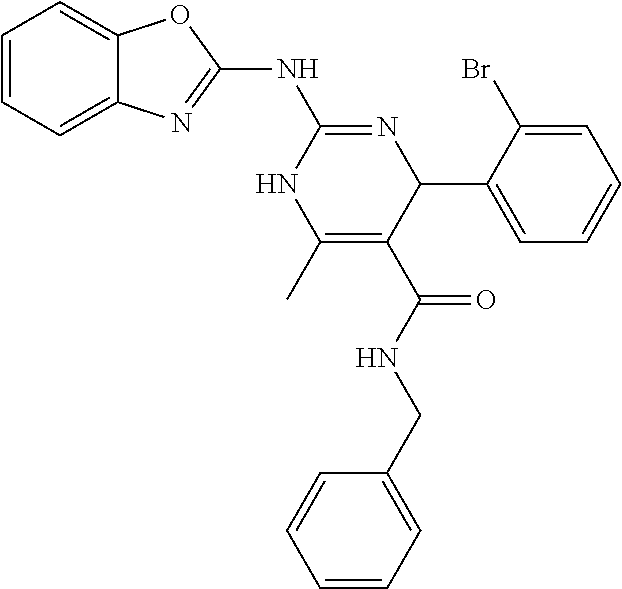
C1=CC=C2C(=C1)N=C(NC1=NC(C3=CC=CC=C3Br)C(C(=O)NCC3=CC=CC=C3)=C(C)N1)O2
